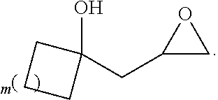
OC1(CC2CO2)CCC1
